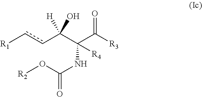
c(C(C(NC(O[R2])=O)(C([R3])=O)[R4])([H])O)c[R1]
